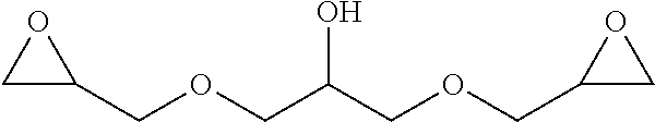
OC(COCC1CO1)COCC1OC1
